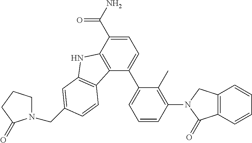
C1=C(C(N)=O)C2=C(C(C3=CC=CC(N4C(=O)C5=C(C4)C=CC=C5)=C3C)=C1)C1=C(N2)C=C(CN2CCCC2=O)C=C1
